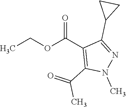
C(C)OC(C1=C(C(=O)C)N(C)N=C1C1CC1)=O
